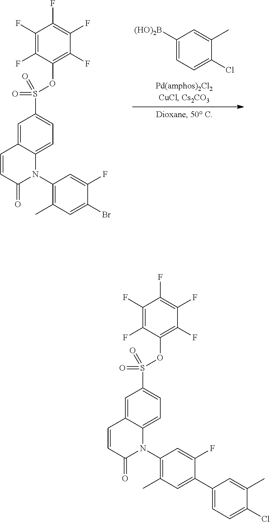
C1=C2C(=CC(S(=O)(=O)OC3=C(F)C(F)=C(F)C(F)=C3F)=C1)C=CC(=O)N2C1=C(C)C=C(C2=CC=C(Cl)C(C)=C2)C(F)=C1.C1=C2C(=CC(S(=O)(=O)OC3=C(F)C(F)=C(F)C(F)=C3F)=C1)C=CC(=O)N2C1=C(C)C=C(Br)C(F)=C1.C1([(HO)2B])=CC=C(Cl)C(C)=C1
